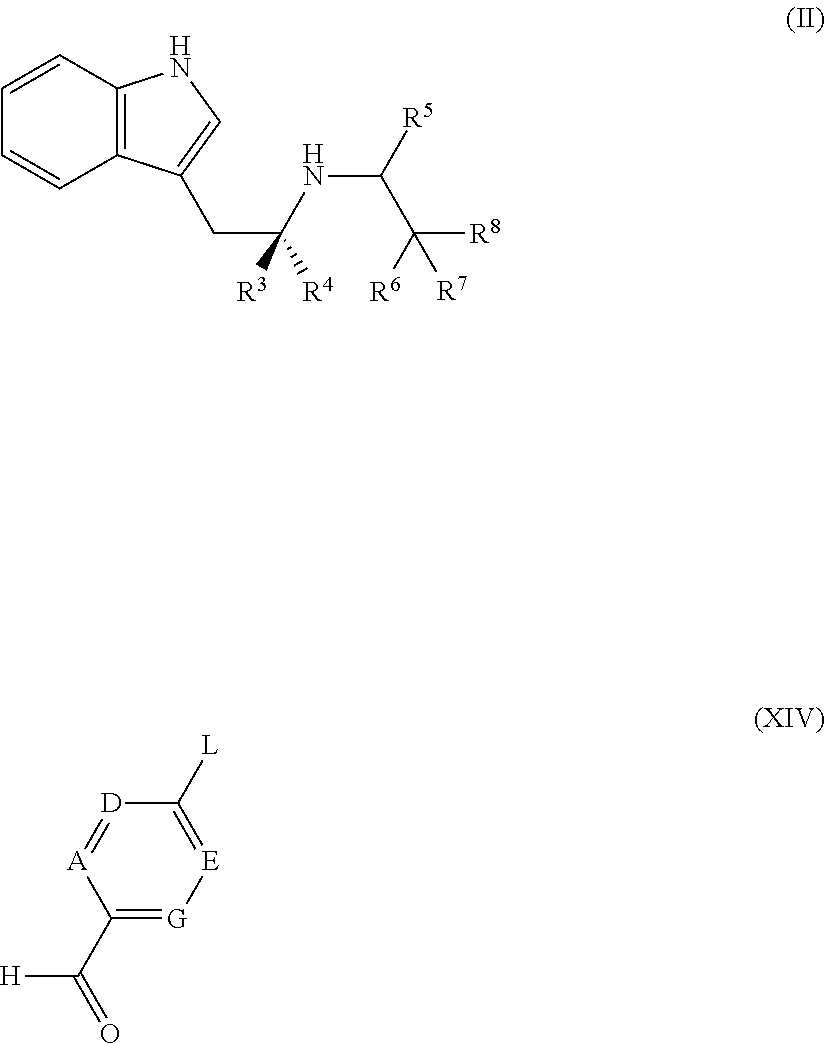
C1(C(=O)[H])=[G][E]=C([L])[D]=[A]1.C12=C(C=CC=C1)NC=C2CC([R4])(NC([R5])C([R6])([R8])[R7])[R3]
